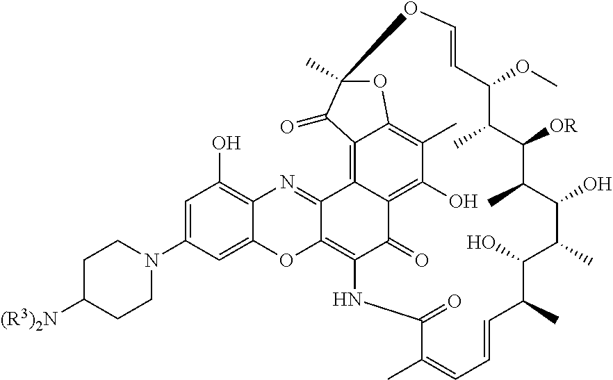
C1([OR])C(C)C(OC)C=COC2(C)OC3=C(C)C(O)=C4C(=O)C(=C5C(=NC6=C(O)C=C(N7CCC([(R3)2N])CC7)C=C6O5)C4=C3C2=O)NC(=O)C(C)=CC=CC(C)C(O)C(C)C(O)C1C
